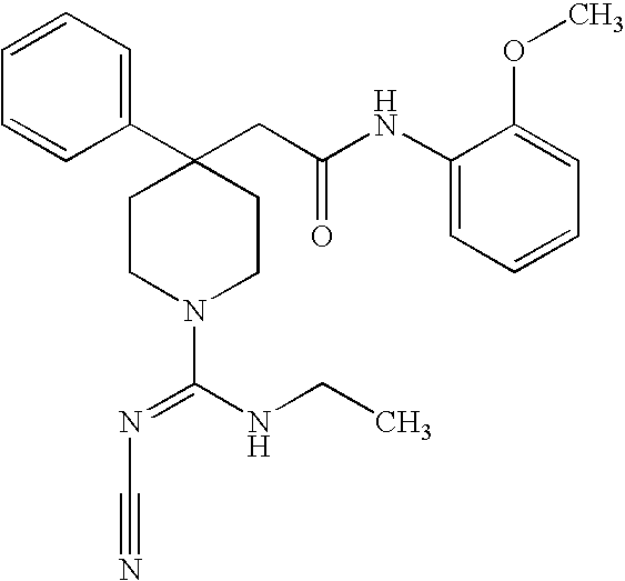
C1(C2=CC=CC=C2)(CC(NC2=CC=CC=C2OC)=O)CCN(C(=NC#N)NCC)CC1
